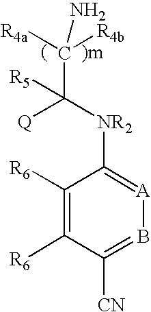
C1([R6])=C([R6])C([CN])=B[A]=C1[NR2]C([Q])(C([R4b])([R4a])N)[R5]
